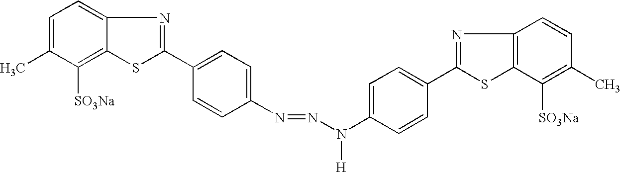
C1=C(C)C([SO3Na])=C2C(=C1)N=C(C1=CC=C(N=NN(C3=CC=C(C4=NC5=C(S4)C([SO3Na])=C(C)C=C5)C=C3)[H])C=C1)S2
